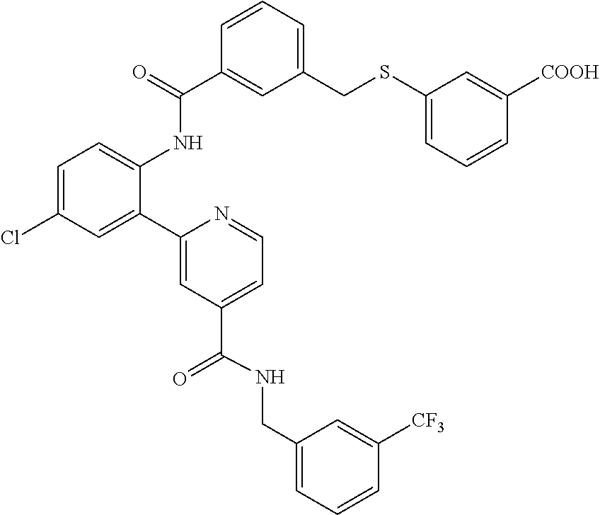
C1=C(Cl)C=C(C2=CC(C(NCC3=CC=CC([CF3])=C3)=O)=CC=N2)C(NC(C2=CC(CSC3=CC=CC([COOH])=C3)=CC=C2)=O)=C1
